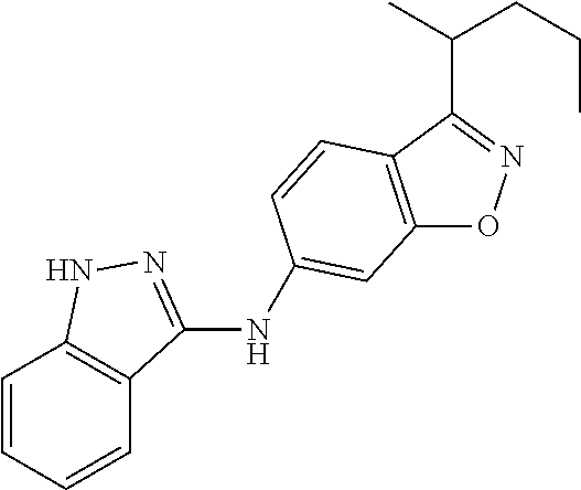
C12=C(C=CC(NC3=NNC4=C3C=CC=C4)=C1)C(C(CCC)C)=NO2
